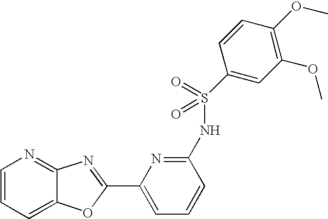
C1=CC=C2C(=N1)N=C(C1=CC=CC(NS(=O)(=O)C3=CC(OC)=C(OC)C=C3)=N1)O2
